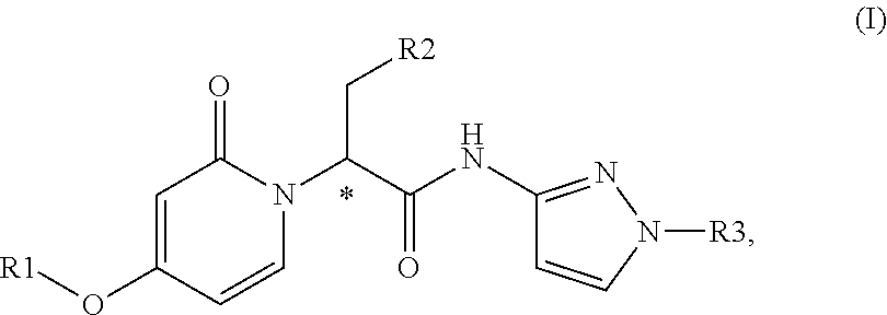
C1=C(O[R1])C=CN(C(C(=O)NC2=NN([R3])C=C2)C[R2])C1=O
